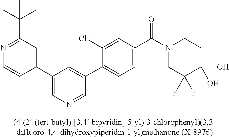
C1(C2=CN=CC(C3=CC=C(C(N4CC(F)(F)C(O)(O)CC4)=O)C=C3Cl)=C2)=CC(C(C)(C)C)=NC=C1
